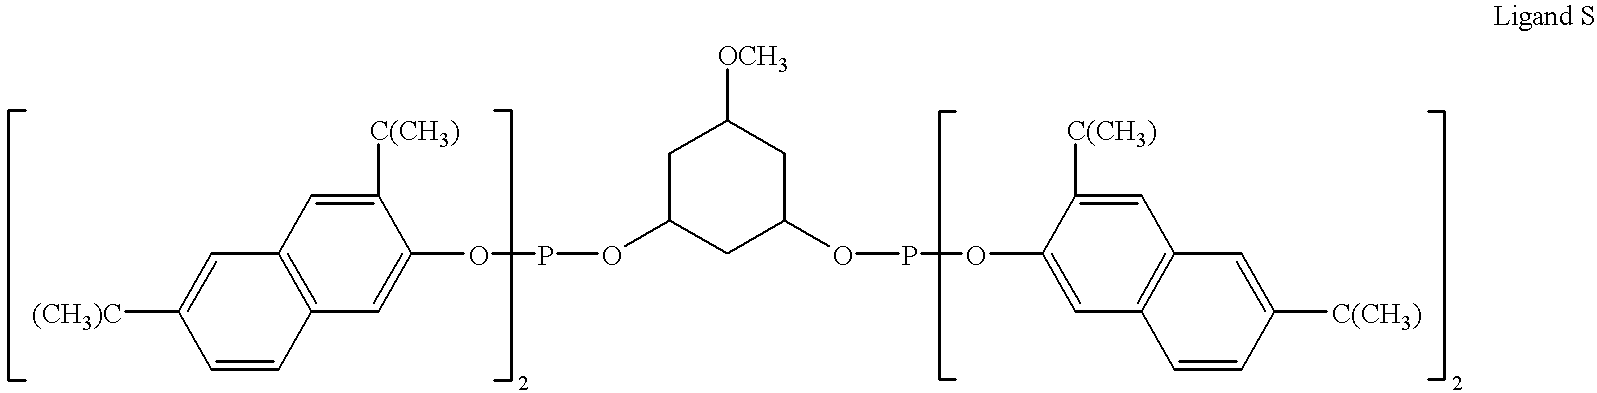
C1([C(CH3)])=CC2=C(C=C1OPOC1CC([OCH3])CC(OPOC3=CC4=C(C=C3[C(CH3)])C=C([C(CH3)])C=C4)C1)C=CC([(CH3)C])=C2
